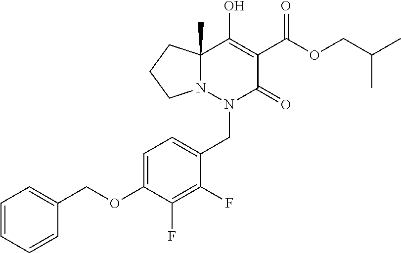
C(OC(=O)C1=C(O)C2(C)N(N(CC3=CC=C(OCC4=CC=CC=C4)C(F)=C3F)C1=O)CCC2)C(C)C
